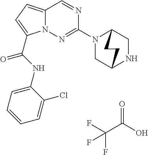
O=C(O)C(F)(F)F.N1=CC2=CC=C(C(NC3=CC=CC=C3Cl)=O)N2N=C1N1CC2NCC1CC2
